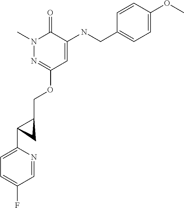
N1(C)N=C(OCC2CC2C2=CC=C(F)C=N2)C=C(NCC2=CC=C(OC)C=C2)C1=O
